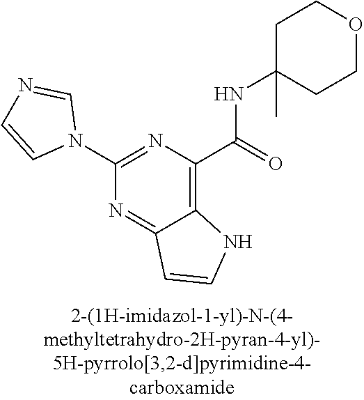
C1(N2C=NC=C2)=NC(C(=O)NC2(C)CCOCC2)=C2C(=N1)C=CN2
